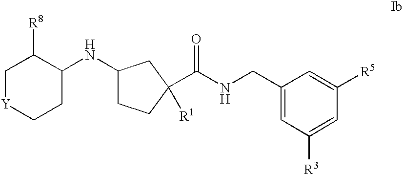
C1[Y]CCC(NC2CCC(C(NCC3=CC([R3])=CC([R5])=C3)=O)([R1])C2)C1[R8]
